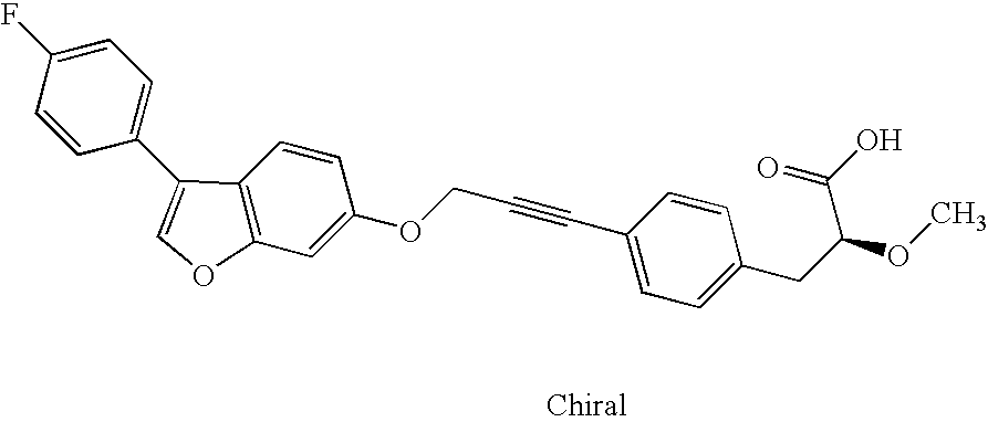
C1(OCC#CC2=CC=C(CC(OC)C(O)=O)C=C2)=CC2=C(C=C1)C(C1=CC=C(F)C=C1)=CO2
